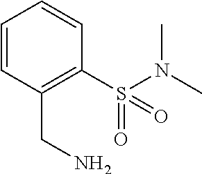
C1=CC(CN)=C(S(N(C)C)(=O)=O)C=C1
